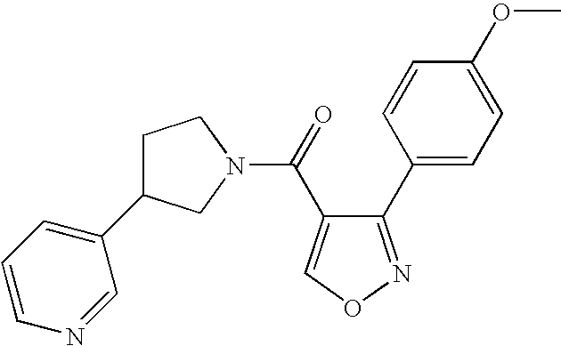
C1C(C2=CC=CN=C2)CN(C(=O)C2=CON=C2C2=CC=C(OC)C=C2)C1
